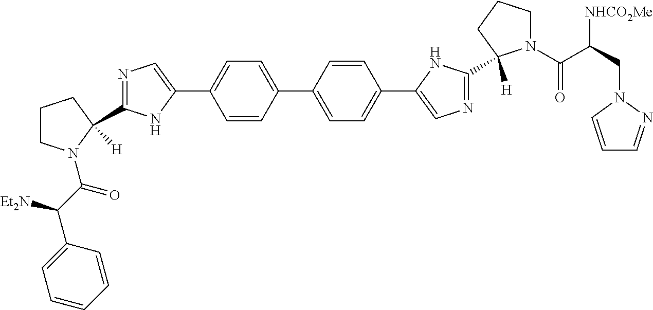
C1=CC(C2=CC=C(C3=CN=C(C4([H])N(C(C(CN5C=CC=N5)[NHCO2Me])=O)CCC4)N3)C=C2)=CC=C1C1=CN=C(C2([H])N(C(C([Et2N])C3=CC=CC=C3)=O)CCC2)N1
